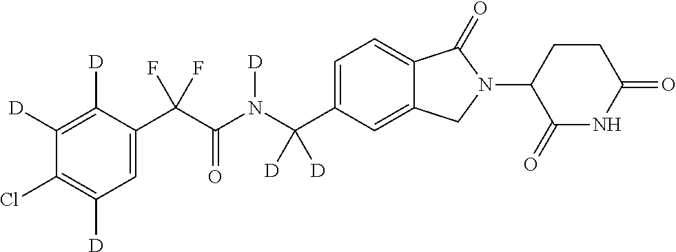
C1([D])=C([D])C(C(C(N(C(C2=CC=C3C(=C2)CN(C2C(=O)NC(=O)CC2)C3=O)([D])[D])[D])=O)(F)F)=CC([D])=C1Cl
